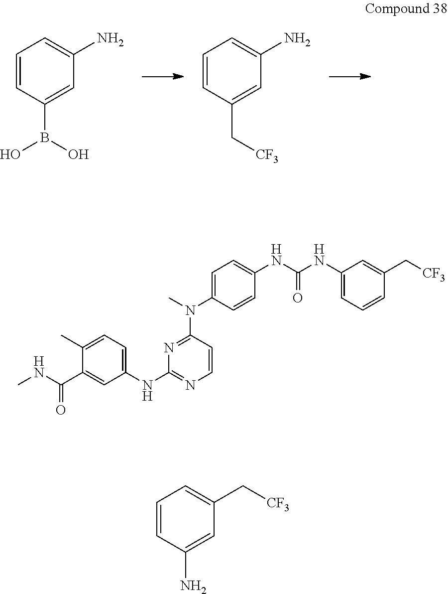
C1(C)=CC=C(NC2=NC=CC(N(C)C3=CC=C(NC(NC4=CC=CC(C[CF3])=C4)=O)C=C3)=N2)C=C1C(NC)=O.C1=CC(B(O)O)=CC(N)=C1.C1=CC(C[CF3])=CC(N)=C1.C1=CC(N)=CC(C[CF3])=C1
